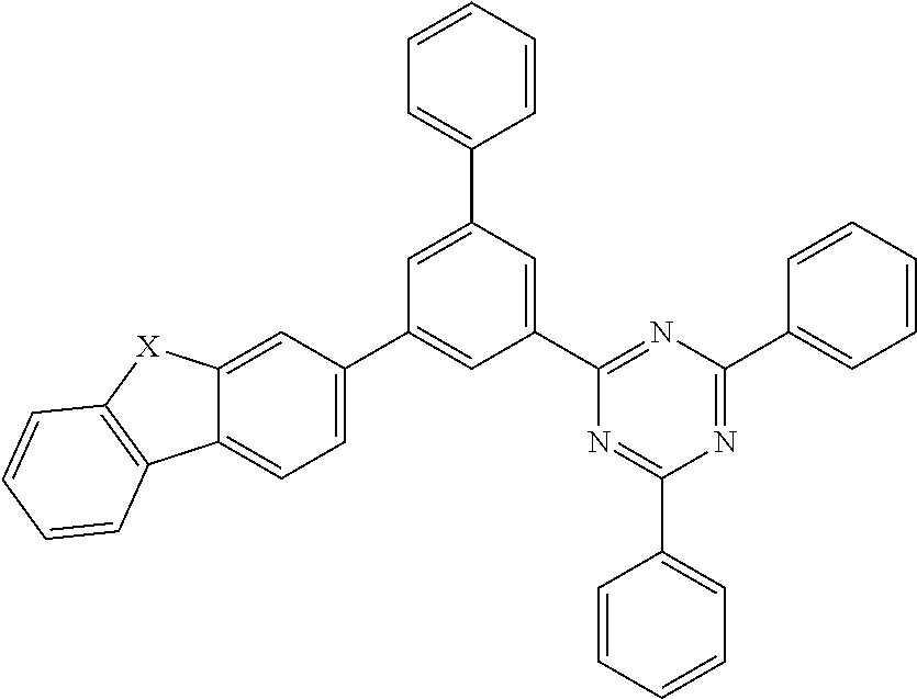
C1(C2=CC=CC=C2)=NC(C2=CC(C3=CC=CC=C3)=CC(C3=CC=C4C(=C3)[X]C3=C4C=CC=C3)=C2)=NC(C2=CC=CC=C2)=N1
